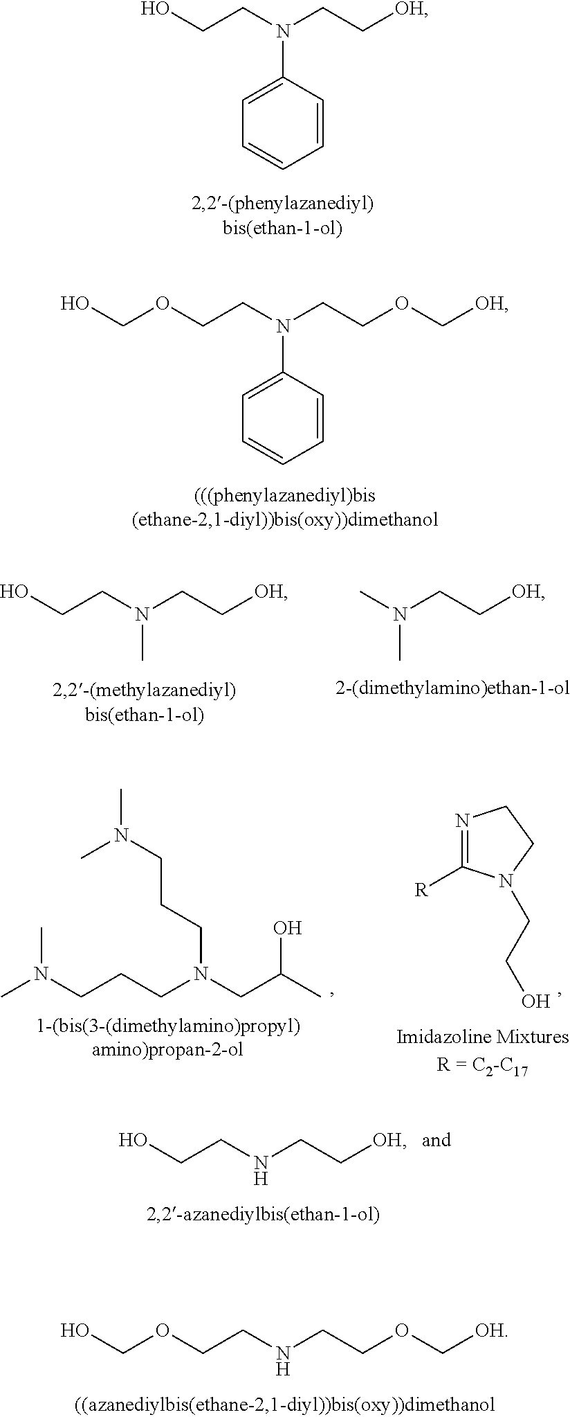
C1=CC(N(CCO)CC[OH])=CC=C1.C1=CC(N(CCOCO)CCOC[OH])=CC=C1.CN(C)CC[OH].CN(CCO)CC[OH].C(CCN(C)C)N(CC(O)C)CCCN(C)C.N1=C([R])N(CCO)CC1.N(CCO)CC[OH].N(CCOCO)CCOC[OH]
